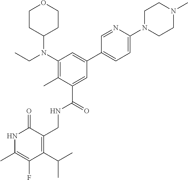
C1CC(N(C2=C(C)C(C(=O)NCC3=C(C(C)C)C(F)=C(C)NC3=O)=CC(C3=CC=C(N4CCN(C)CC4)N=C3)=C2)CC)CCO1
